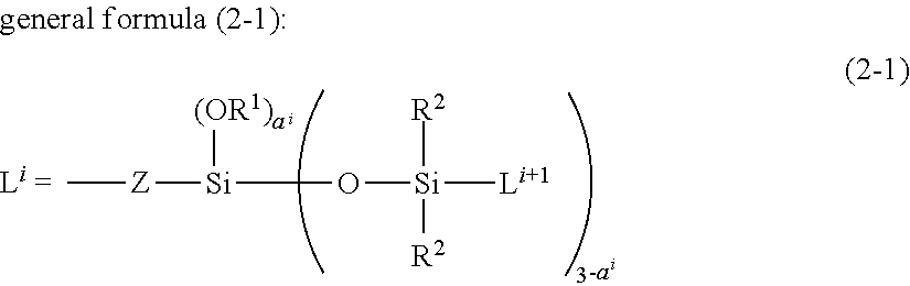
C[Z][Si](O[Si]([Li+1])([R2])[R2])[(OR1)a]
